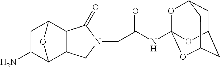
C1N(CC(NC23OC4CC(CC(O2)C4)O3)=O)C(=O)C2C3CC(N)C(C12)O3
